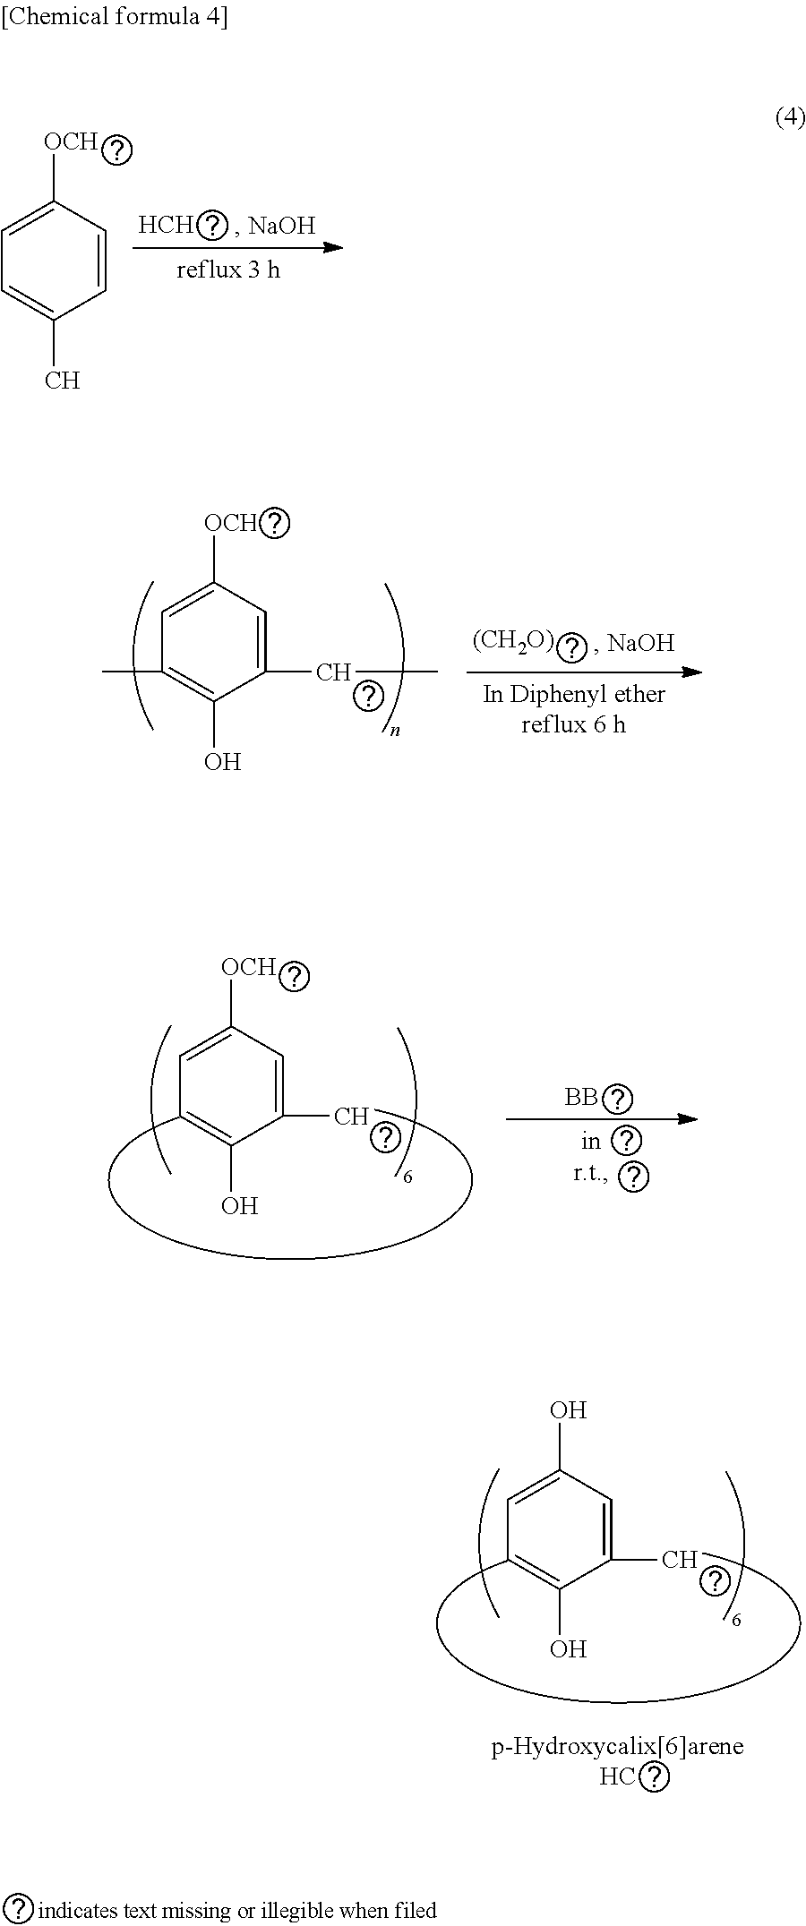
C1(CC)=CC([OCH])=CC(C)=C1O.[(CH2O)].C1(C)=CC(O)=CC=C1O.[HCH].C1=CC([OCH])=CC=C1C.C1(C)=CC([OCH])=CC=C1O.[BB]
